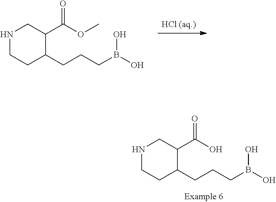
C1(C(O)=O)C(CCCB(O)O)CCNC1.[HCl (aq.)].C1(C(OC)=O)C(CCCB(O)O)CCNC1
